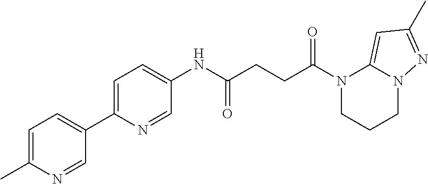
C1=C(C)N=CC(C2=CC=C(NC(CCC(N3CCCN4C3=CC(C)=N4)=O)=O)C=N2)=C1
